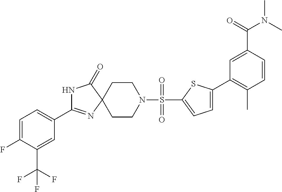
N1C(=O)C2(N=C1C1=CC=C(F)C(C(F)(F)F)=C1)CCN(S(=O)(=O)C1=CC=C(C3=C(C)C=CC(C(=O)N(C)C)=C3)S1)CC2
